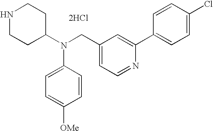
N1CCC(N(CC2=CC=NC(C3=CC=C(Cl)C=C3)=C2)C2=CC=C([OMe])C=C2)CC1.[2HCl]
